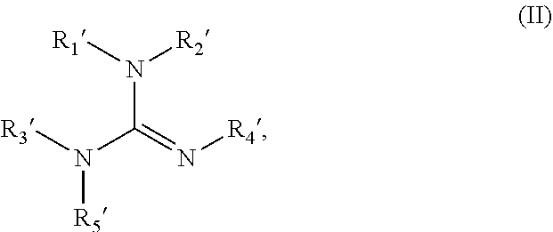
C(N([R1])[R2])(=N[R4])N([R3])[R5]
